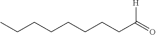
C(CCCCCCC(=O)[H])C
